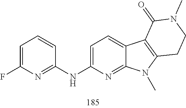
C1=C(F)N=C(NC2=CC=C3C(=N2)N(C)C2=C3C(=O)N(C)CC2)C=C1
